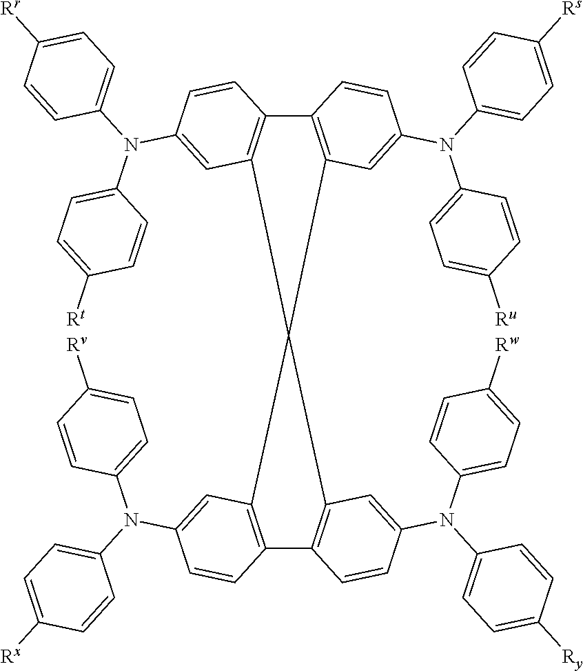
C12=C(C3(C4=C1C=CC(N(C1=CC=C([Rt])C=C1)C1=CC=C([Rr])C=C1)=C4)C1=C(C4=C3C=C(N(C3=CC=C([Rw])C=C3)C3=CC=C([Ry])C=C3)C=C4)C=CC(N(C3=CC=C([Rv])C=C3)C3=CC=C([Rx])C=C3)=C1)C=C(N(C1=CC=C([Ru])C=C1)C1=CC=C([Rs])C=C1)C=C2
